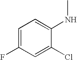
C1=C(F)C=C(Cl)C(NC)=C1
